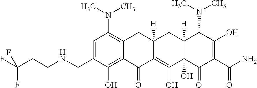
C1=C(CNCCC(F)(F)F)C(O)=C2C(=C1N(C)C)CC1([H])C(=C(O)C3(O)C([H])(C1)C(N(C)C)C(O)=C(C(N)=O)C3=O)C2=O
